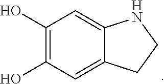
C1(O)=C(O)C=C2C(=C1)NCC2
